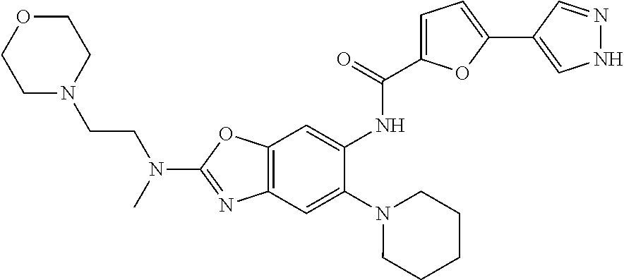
C12=C(C=C(N3CCCCC3)C(NC(C3=CC=C(C4=CNN=C4)O3)=O)=C1)N=C(N(CCN1CCOCC1)C)O2
